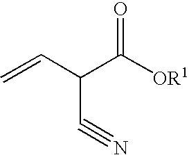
C=CC(C([OR1])=O)C#N
